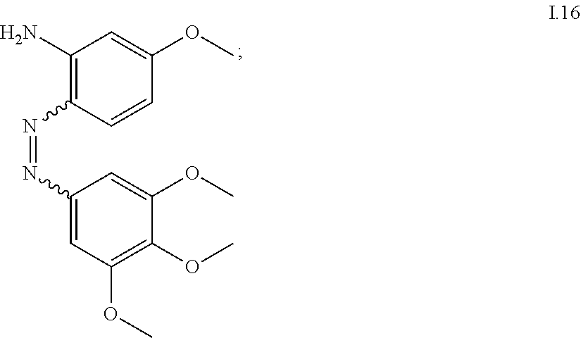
C1=C(OC)C=CC(N=NC2=CC(OC)=C(OC)C(OC)=C2)=C1N
